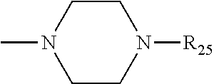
CN1CCN([R25])CC1
